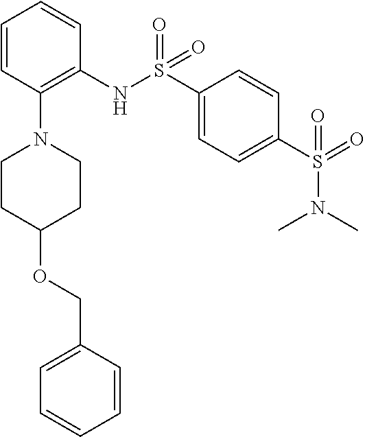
S(=O)(C1=CC=C(S(=O)(NC2=C(N3CCC(OCC4=CC=CC=C4)CC3)C=CC=C2)=O)C=C1)(N(C)C)=O
